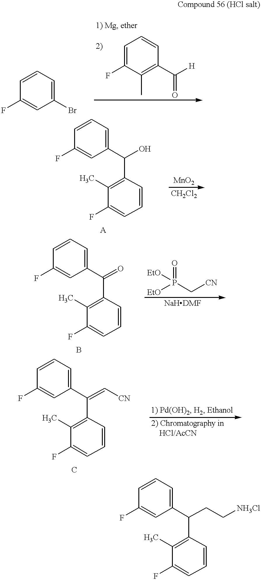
C1(Br)=CC=CC(F)=C1.C1=C(F)C(C)=C(C([H])=O)C=C1.C1(C(O)C2=C(C)C(F)=CC=C2)=CC=CC(F)=C1.[EtO]P(C[CN])(=O)[EtO].C1(C(=O)C2=C(C)C(F)=CC=C2)=CC=CC(F)=C1.C1(C(=C[CN])C2=C(C)C(F)=CC=C2)=CC=CC(F)=C1.C1(C(CC[NH3Cl])C2=C(C)C(F)=CC=C2)=CC=CC(F)=C1
